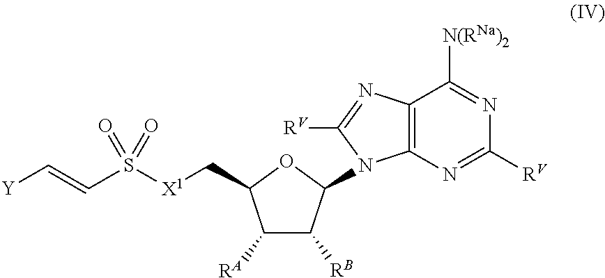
C12=C(N=C([RV])N=C1[N(RNa)2])N(C1C([RB])C([RA])C(C[X1]S(C=C[Y])(=O)=O)O1)C([RV])=N2
